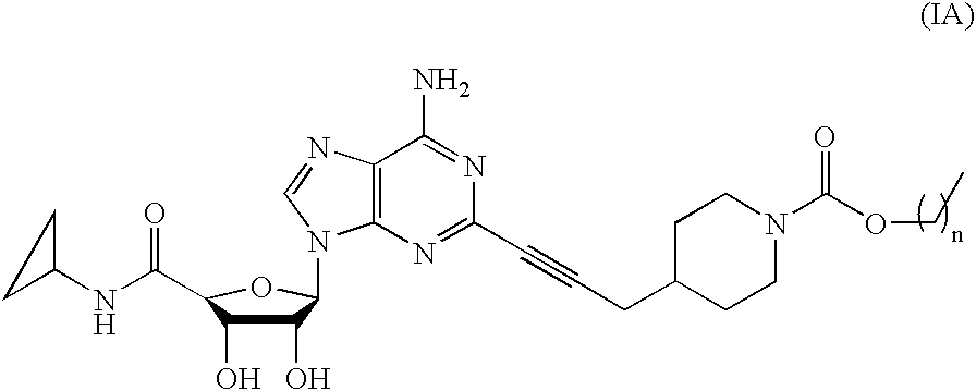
C12=C(N=C(C#CCC3CCN(C(=O)OCC)CC3)N=C1N)N(C1C(O)C(O)C(C(NC3CC3)=O)O1)C=N2
